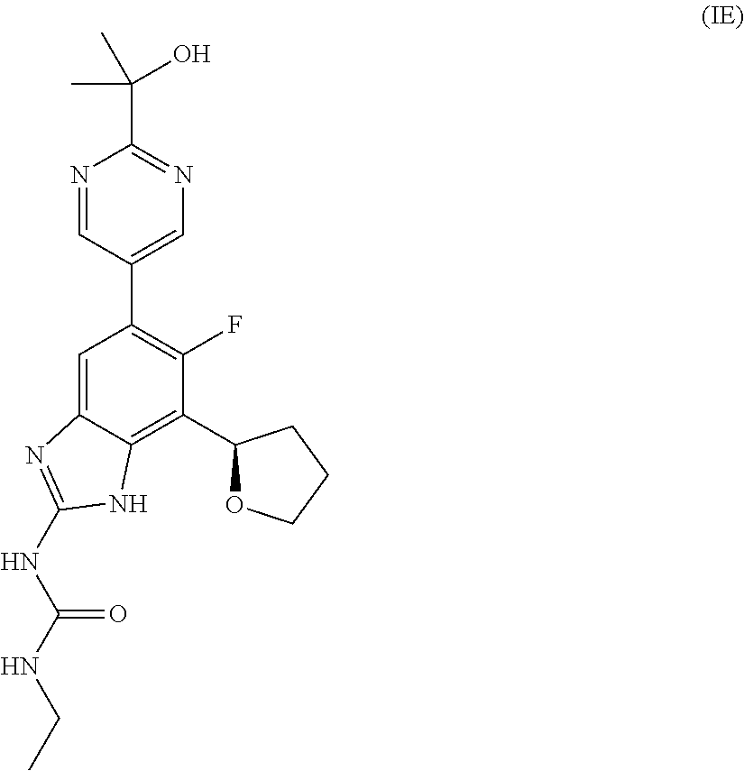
N1=CC(C2=C(F)C(C3OCCC3)=C3C(=C2)N=C(NC(NCC)=O)N3)=CN=C1C(O)(C)C
